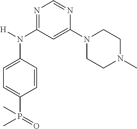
N1=C(N(C2=CC=C(P(=O)(C)C)C=C2)[H])C=C(N2CCN(C)CC2)N=C1
